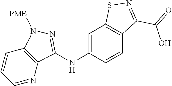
C1=CC=NC2=C1N([PMB])N=C2NC1=CC2=C(C=C1)C(C(=O)O)=NS2
